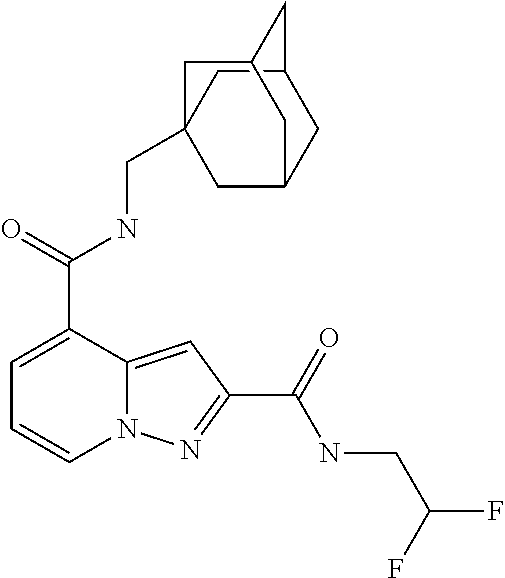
C1=C(C(=O)NCC23CC4CC(C2)CC(C3)C4)C2=CC(C(=O)NCC(F)F)=NN2C=C1
